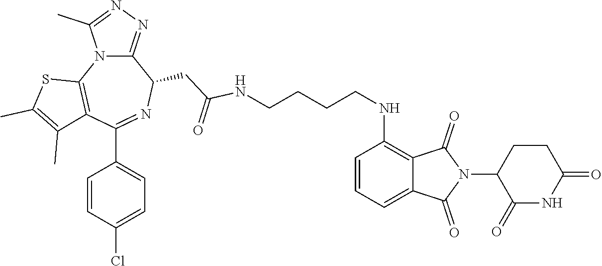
C(CCCNC1=C2C(=CC=C1)C(=O)N(C1C(=O)NC(=O)CC1)C2=O)NC(CC1C2=NN=C(C)N2C2=C(C(C3=CC=C(Cl)C=C3)=N1)C(C)=C(C)S2)=O
